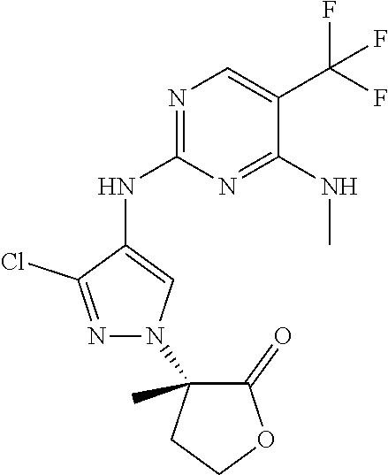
CC1(N2N=C(Cl)C(NC3=NC=C(C(F)(F)F)C(NC)=N3)=C2)C(=O)OCC1
